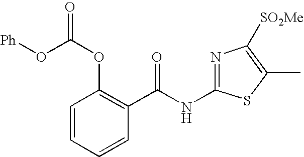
C1=CC=CC(C(NC2=NC([SO2Me])=C(C)S2)=O)=C1OC(O[Ph])=O
